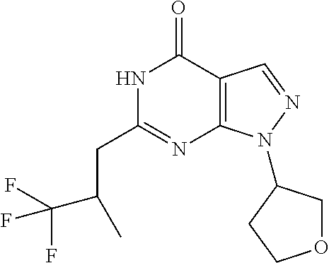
N1C(CC(C)C(F)(F)F)=NC2=C(C1=O)C=NN2C1COCC1
